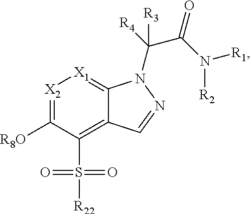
[X2]1=C([R8O])C(S([R22])(=O)=O)=C2C(=[X1]1)N(C(C(=O)N([R1])[R2])([R4])[R3])N=C2
